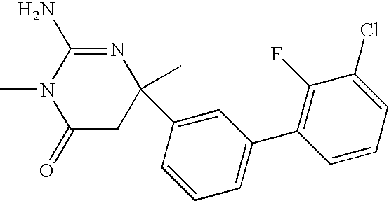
C1(=O)CC(C)(C2=CC(C3=C(F)C(Cl)=CC=C3)=CC=C2)N=C(N)N1C
